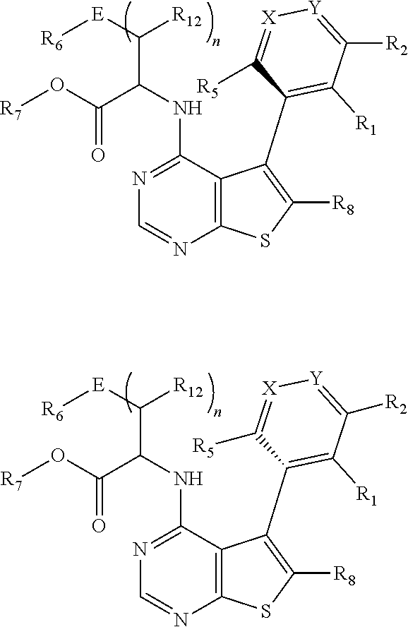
C12=C(C(NC(C([E][R6])[R12])C(O[R7])=O)=NC=N1)C(C1=C([R1])C([R2])=[Y][X]=C1[R5])=C([R8])S2.C12=C(C(NC(C([E][R6])[R12])C(O[R7])=O)=NC=N1)C(C1=C([R1])C([R2])=[Y][X]=C1[R5])=C([R8])S2
